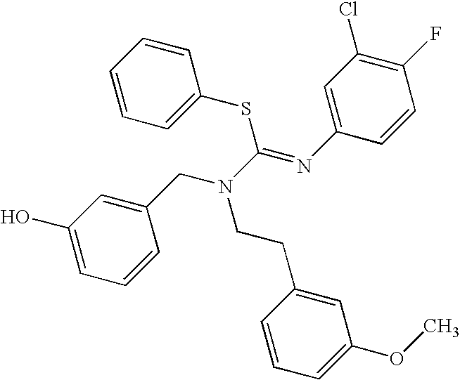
C1(O)=CC=CC(CN(C(=NC2=CC(Cl)=C(F)C=C2)SC2=CC=CC=C2)CCC2=CC(OC)=CC=C2)=C1
